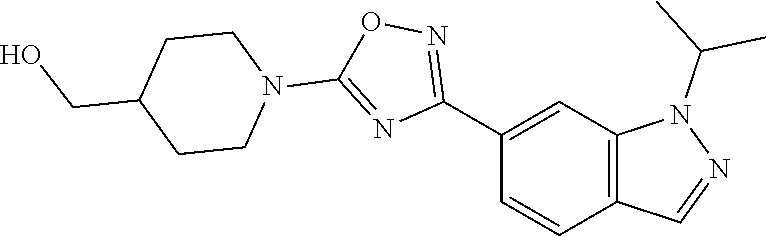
C12=C(C=C(C3=NOC(N4CCC(CO)CC4)=N3)C=C1)N(C(C)C)N=C2
